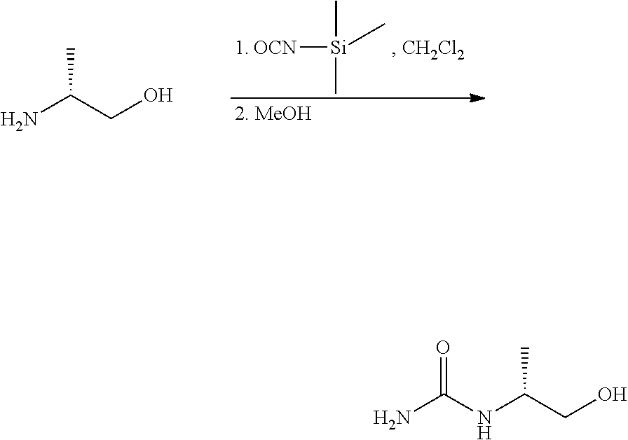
[OCN][Si](C)(C)C.NC(CO)C.NC(NC(CO)C)=O
